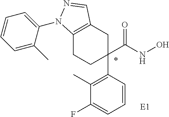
C1(C)=C(C2(C(NO)=O)CCC3=C(C2)C=NN3C2=CC=CC=C2C)C=CC=C1F.*.[E1]
